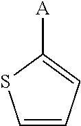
C1=CC=C([A])S1
